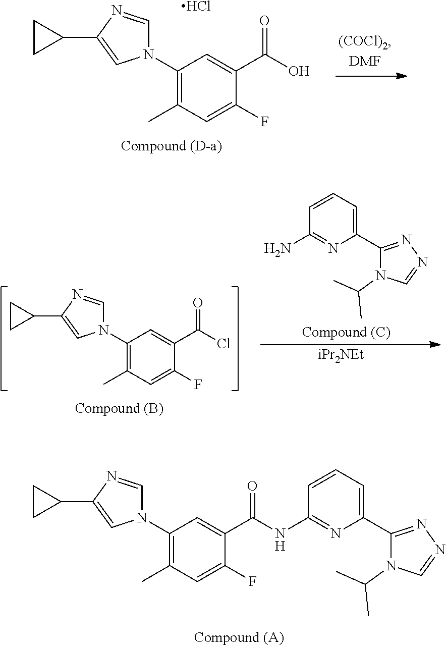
C1(N2C=NC(C3CC3)=C2)=C(C)C=C(F)C(C(O)=O)=C1.Cl.C1(N2C=NC(C3CC3)=C2)=C(C)C=C(F)C(C(Cl)=O)=C1.C1(C2=NN=CN2C(C)C)=CC=CC(N)=N1.[iPr2NEt].C1(N2C=NC(C3CC3)=C2)=C(C)C=C(F)C(C(=O)NC2=NC(C3=NN=CN3C(C)C)=CC=C2)=C1
